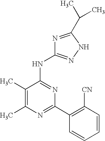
C1(C)=C(C)N=C(C2=C([CN])C=CC=C2)N=C1NC1=NNC(C(C)C)=N1
